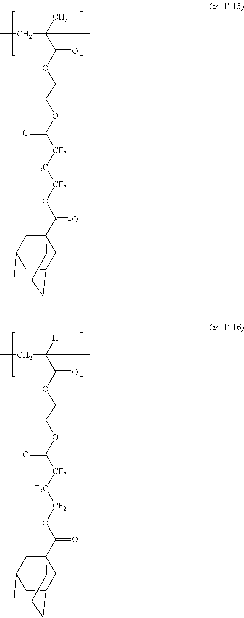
CCC(C(OCCOC([CF2][F2C][CF2]OC(C12CC3CC(CC(C1)C3)C2)=O)=O)=O)(C)C.CCC(C(OCCOC([CF2][F2C][CF2]OC(C12CC3CC(CC(C1)C3)C2)=O)=O)=O)([H])C
